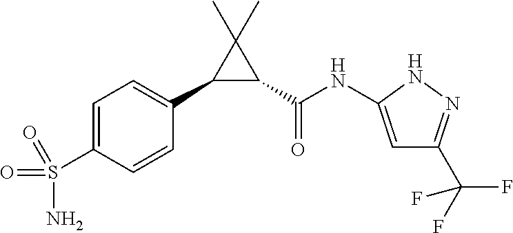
C1=C(S(N)(=O)=O)C=CC(C2C(C(=O)NC3=CC(C(F)(F)F)=NN3)C2(C)C)=C1
